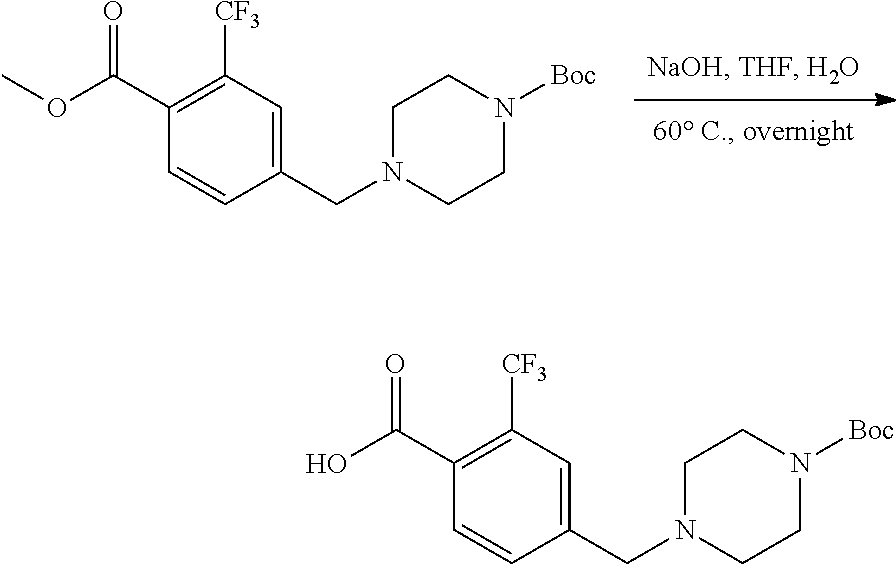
N1(CC2=CC([CF3])=C(C(OC)=O)C=C2)CCN([Boc])CC1.N1(CC2=CC([CF3])=C(C(O)=O)C=C2)CCN([Boc])CC1
